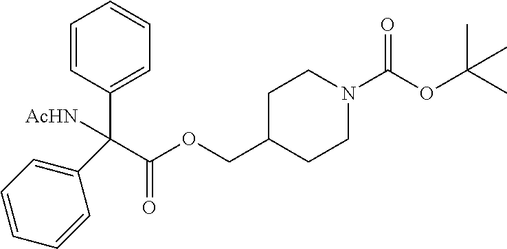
C1=CC(C(C(OCC2CCN(C(OC(C)(C)C)=O)CC2)=O)([AcHN])C2=CC=CC=C2)=CC=C1
